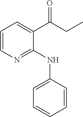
C1=CN=C(NC2=CC=CC=C2)C(C(CC)=O)=C1
